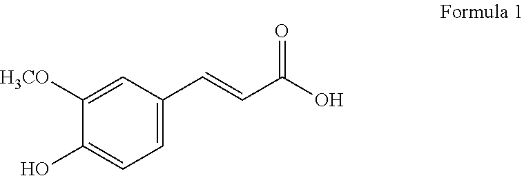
C1=C(C=CC(O)=O)C=C([H3CO])C(O)=C1
